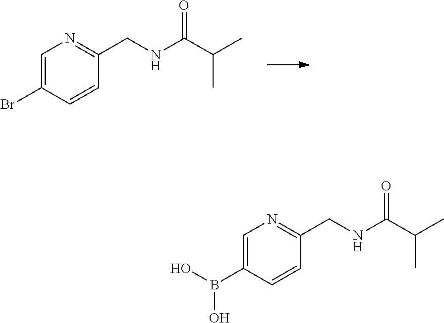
C1=C(Br)C=CC(CNC(C(C)C)=O)=N1.C1=C(B(O)O)C=CC(CNC(C(C)C)=O)=N1
